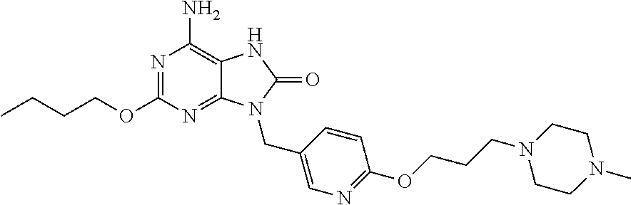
N1=C(OCCCC)N=C2C(=C1N)NC(=O)N2CC1=CN=C(OCCCN2CCN(C)CC2)C=C1
